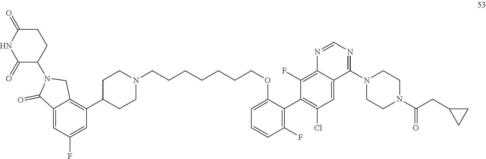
C12=C(C3CCN(CCCCCCCOC4=CC=CC(F)=C4C4=C(Cl)C=C5C(=C4F)N=CN=C5N4CCN(C(CC5CC5)=O)CC4)CC3)C=C(F)C=C1C(=O)N(C1C(=O)NC(=O)CC1)C2
